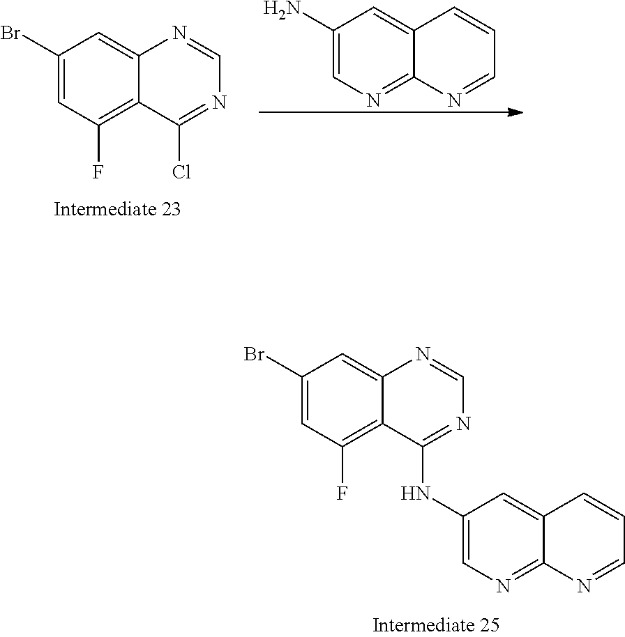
C1(Br)=CC(F)=C2C(=C1)N=CN=C2Cl.C1(N)=CN=C2C(=C1)C=CC=N2.C1(Br)=CC(F)=C2C(=C1)N=CN=C2NC1=CN=C2C(=C1)C=CC=N2
